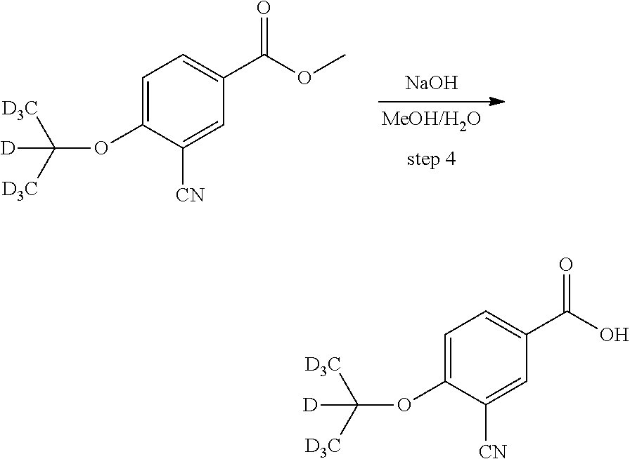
[NaOH].C1=C(OC([D3C])([D3C])[D])C([CN])=CC(C(OC)=O)=C1.C1=C(OC([D3C])([D3C])[D])C([CN])=CC(C(O)=O)=C1
